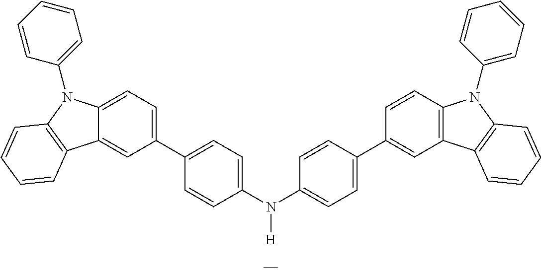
C1(C2=CC=C(N([H])C3=CC=C(C4=CC5=C(C=C4)N(C4=CC=CC=C4)C4=C5C=CC=C4)C=C3)C=C2)=CC=C2C(=C1)C1=C(N2C2=CC=CC=C2)C=CC=C1
